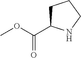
COC(C1CCCN1)=O
